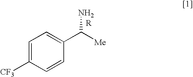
C1=C([CF3])C=CC(C([Me])N)=C1
